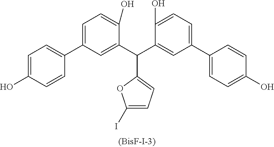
C1(C(C2=CC(C3=CC=C(O)C=C3)=CC=C2O)C2=CC(C3=CC=C(O)C=C3)=CC=C2O)=CC=C(I)O1
